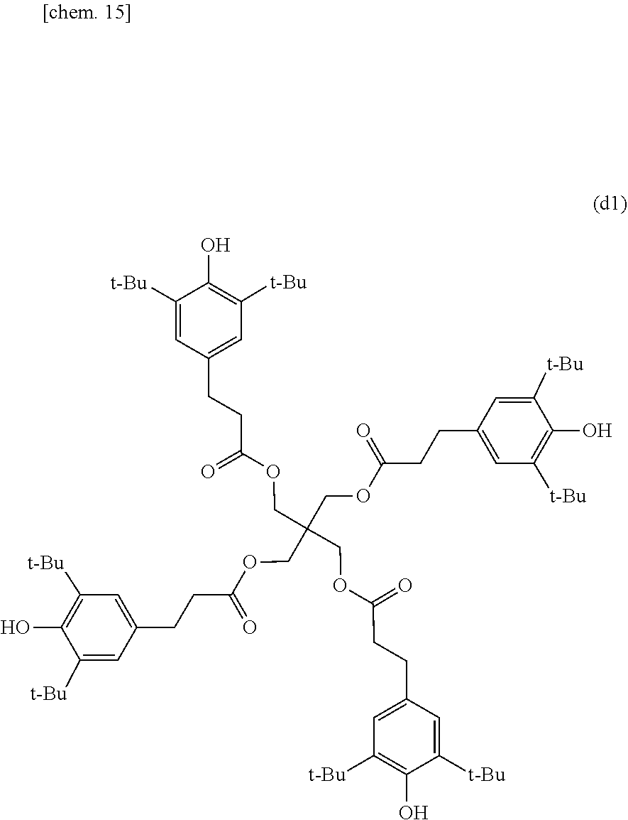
C1(CCC(OCC(COC(CCC2=CC([t-Bu])=C(O)C([t-Bu])=C2)=O)(COC(CCC2=CC([t-Bu])=C(O)C([t-Bu])=C2)=O)COC(CCC2=CC([t-Bu])=C(O)C([t-Bu])=C2)=O)=O)=CC([t-Bu])=C(O)C([t-Bu])=C1
